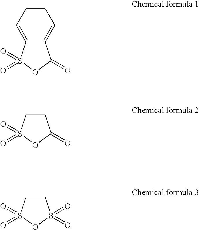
C1=C2C(=CC=C1)C(=O)OS2(=O)=O.C1CC(=O)OS1(=O)=O.C1CS(=O)(=O)OS1(=O)=O
